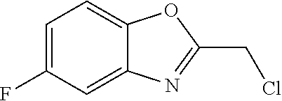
C1=C(F)C=C2C(=C1)OC(CCl)=N2
